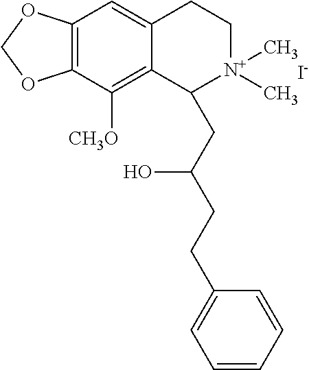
[I-].C12=C(C([CH3O])=C3C(=C1)CC[N+](C)(C)C3CC(CCC1=CC=CC=C1)O)OCO2
